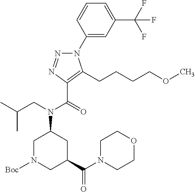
C1(N2N=NC(C(=O)N(CC(C)C)C3CN([Boc])CC(C(N4CCOCC4)=O)C3)=C2CCCCOC)=CC(C(F)(F)F)=CC=C1
